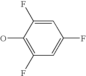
OC1=C(F)C=C(F)C=C1F
